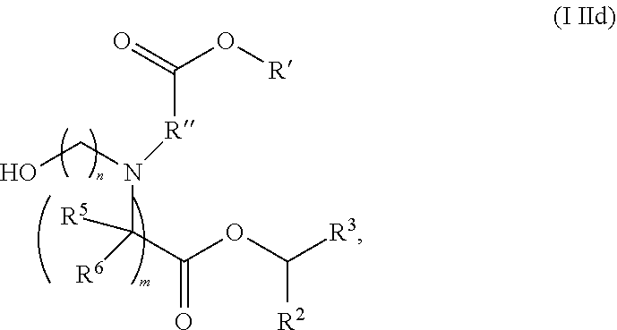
C([R5])([R6])(C(OC([R3])[R2])=O)N(CO)[R]C(O[R])=O
